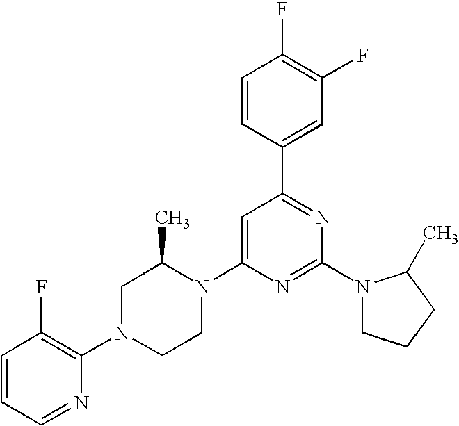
C1=CC=NC(N2CCN(C3=CC(C4=CC(F)=C(F)C=C4)=NC(N4CCCC4C)=N3)C(C)C2)=C1F
